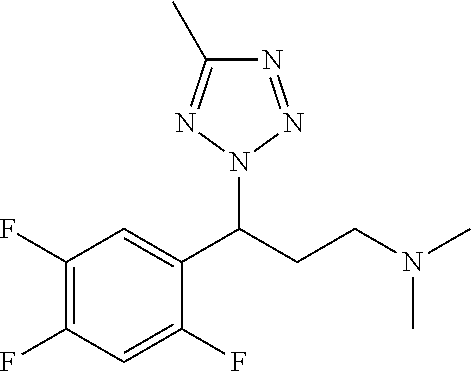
C1(C(CCN(C)C)N2N=NC(C)=N2)=CC(F)=C(F)C=C1F
